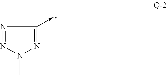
N1=NN(C)N=C1->C
